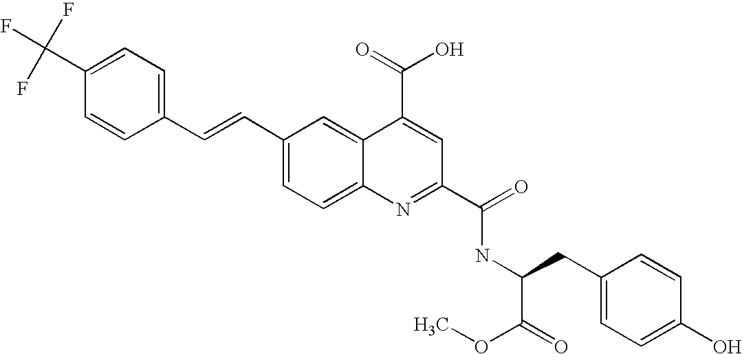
C(C1=CC=C2C(=C1)C(C(=O)O)=CC(C(=O)NC(C(=O)OC)CC1=CC=C(O)C=C1)=N2)=CC1=CC=C(C(F)(F)F)C=C1
